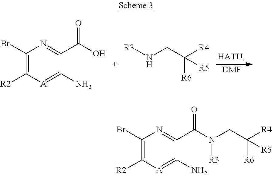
C1(Br)=C([R2])[A]=C(N)C(C(O)=O)=N1.N(CC([R4])([R6])[R5])[R3].[DMF].C1(Br)=C([R2])[A]=C(N)C(C(N(CC([R4])([R6])[R5])[R3])=O)=N1
